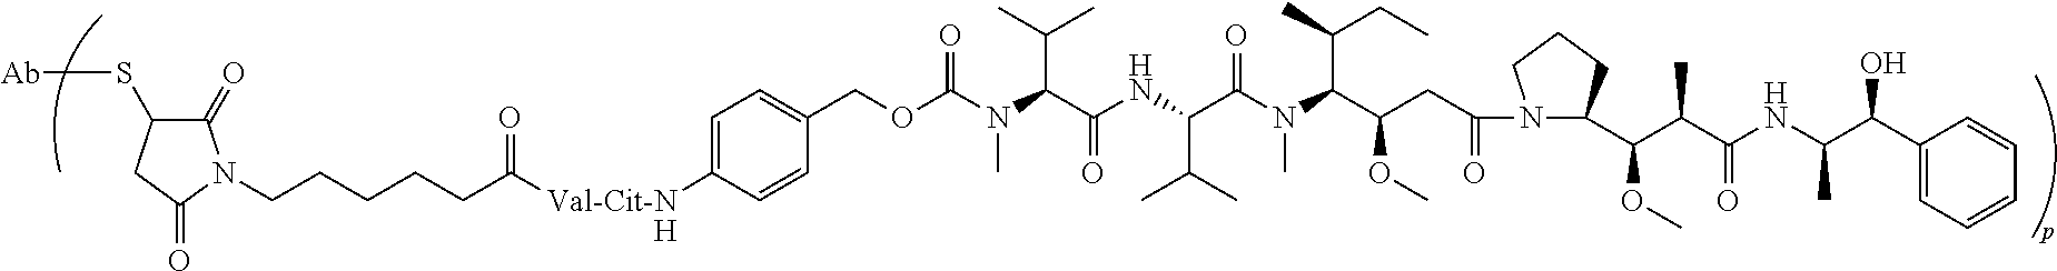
N(C(C(NC(C(N(C(C(CC(N1C(C(C(C)C(=O)NC(C(C2=CC=CC=C2)O)C)OC)CCC1)=O)OC)C(C)CC)C)=O)C(C)C)=O)C(C)C)(C)C(=O)OCC1=CC=C([Val-Cit-N]C(CCCCCN2C(=O)C(S[Ab])CC2=O)=O)C=C1.[H]
